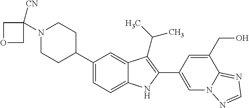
N1(C2([CN])COC2)CCC(C2=CC=C3C(=C2)C(C(C)C)=C(C2=CN4C(=NC=N4)C(CO)=C2)N3)CC1
